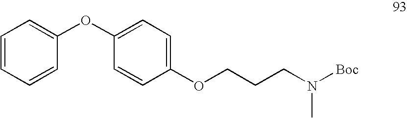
C1=CC=CC(OC2=CC=C(OCCCN([Boc])C)C=C2)=C1
